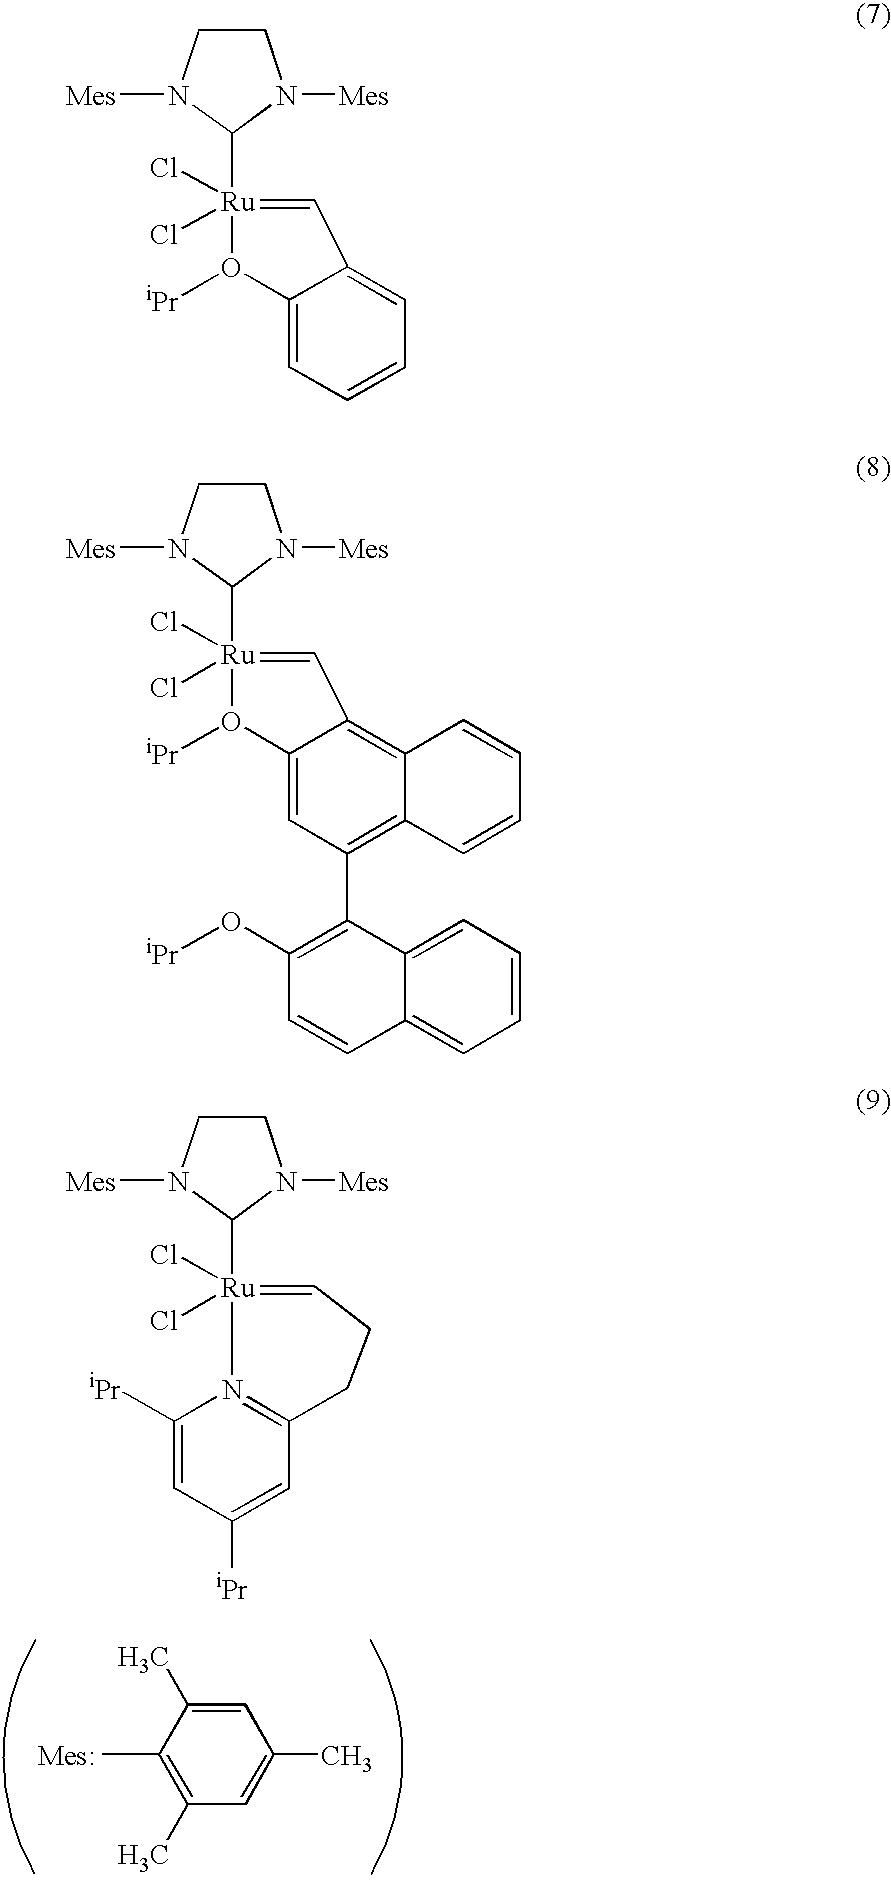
C1=C(C)C(C)=C(C)C=C1C.[Mes:].C1CN([Mes])C([Ru]2(Cl)(Cl)=CC3=CC=CC=C3O2[iPr])N1[Mes].C1CN([Mes])C([Ru]2(Cl)(Cl)=CC3=C4C(=C(C5=C(O[iPr])C=CC6=CC=CC=C56)C=C3O2[iPr])C=CC=C4)N1[Mes].C1CN([Mes])C([Ru]2(Cl)(Cl)=CCCC3=N2C([iPr])=CC([iPr])=C3)N1[Mes]
